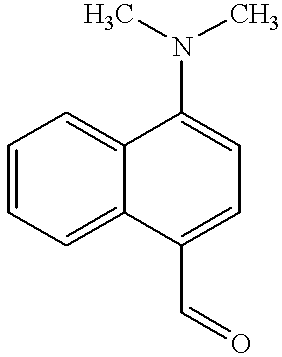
C1(C=O)=CC=C(N(C)C)C2=CC=CC=C12
